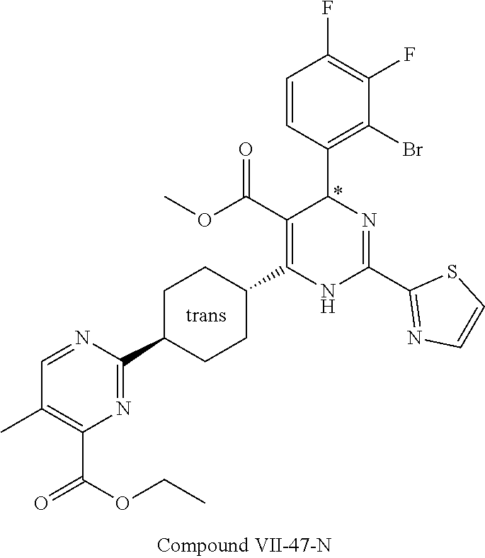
C1(F)=C(F)C=CC(C2N=C(C3=NC=CS3)NC(C3CCC(C4=NC(C(=O)OCC)=C(C)C=N4)CC3)=C2C(OC)=O)=C1Br
